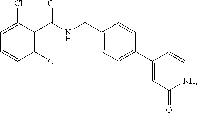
C(NCC1=CC=C(C2=CC(=O)[NH]C=C2)C=C1)(C1=C(Cl)C=CC=C1Cl)=O
